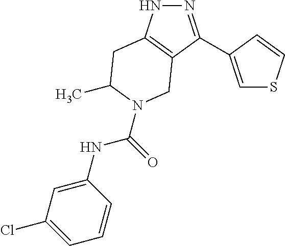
N1N=C(C2=CSC=C2)C2=C1CC(C)N(C(=O)NC1=CC(Cl)=CC=C1)C2
